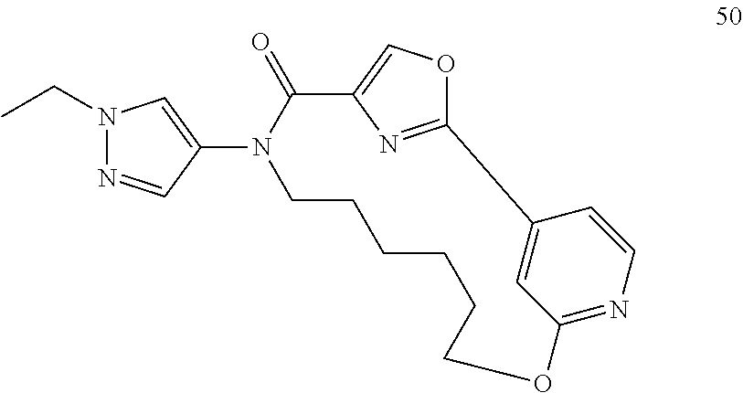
N1(CC)N=CC(N2C(=O)C3=COC(=N3)C3=CC(=NC=C3)OCCCCCC2)=C1
